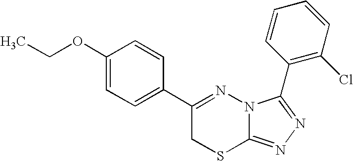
C1(OCC)=CC=C(C2=NN3C(=NN=C3C3=C(Cl)C=CC=C3)SC2)C=C1
